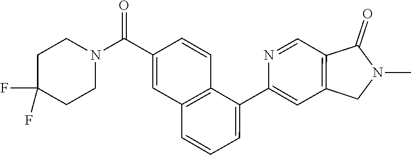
C1(C2=CC=CC3=C2C=CC(C(N2CCC(F)(F)CC2)=O)=C3)=CC2=C(C=N1)C(=O)N(C)C2
